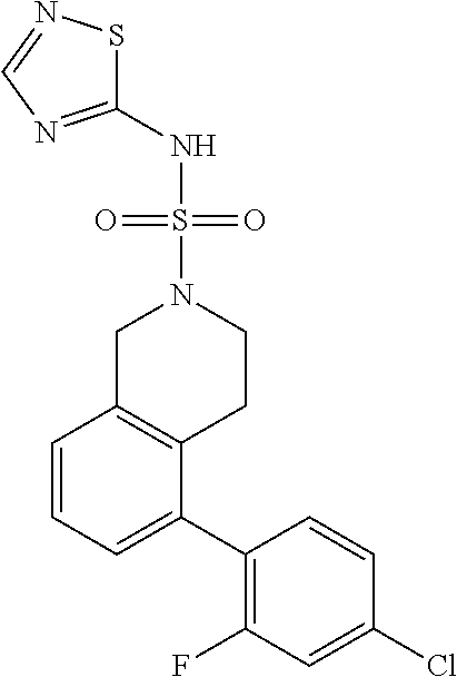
C1=CC=C(C2=C(F)C=C(Cl)C=C2)C2=C1CN(S(NC1=NC=NS1)(=O)=O)CC2
